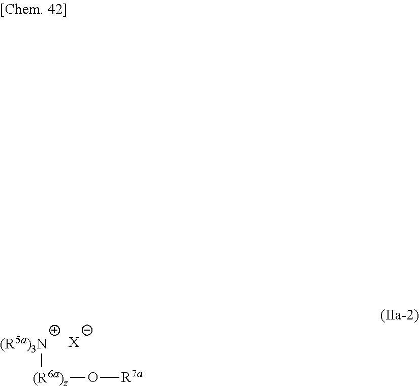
[X].O([R7a])[(R6a)z][(R5a)3N]
